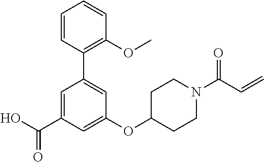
C1(OC2CCN(C(C=C)=O)CC2)=CC(C(O)=O)=CC(C2=C(OC)C=CC=C2)=C1
